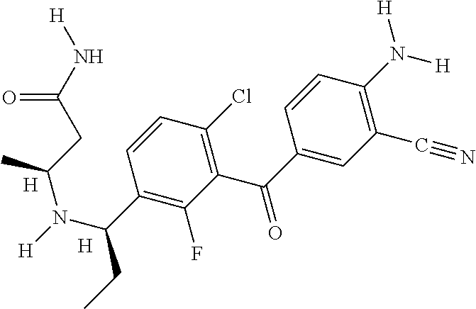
C1(C#N)=C(N([H])[H])C=CC(C(=O)C2=C(Cl)C=CC(C(N(C(CC(=O)N[H])C)[H])CC)=C2F)=C1.[H].[H]
